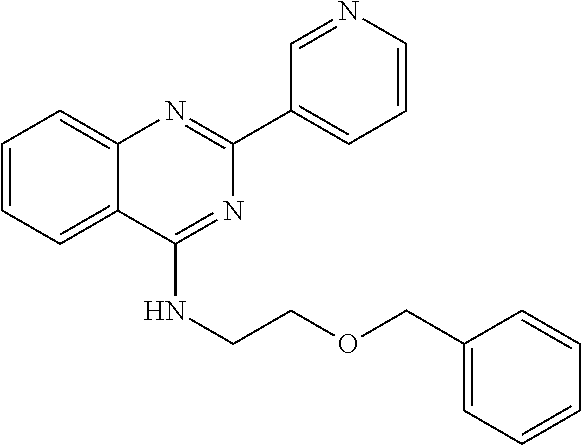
C1=CC=C2C(=C1)N=C(C1=CC=CN=C1)N=C2NCCOCC1=CC=CC=C1
